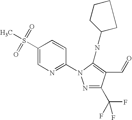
C1(S(=O)(=O)C)=CN=C(N2N=C(C(F)(F)F)C(C=O)=C2NC2CCCC2)C=C1
